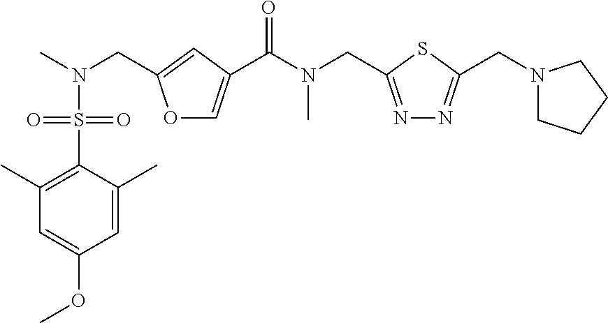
C(N(C)C(=O)C1=COC(CN(C)S(C2=C(C)C=C(OC)C=C2C)(=O)=O)=C1)C1=NN=C(CN2CCCC2)S1
